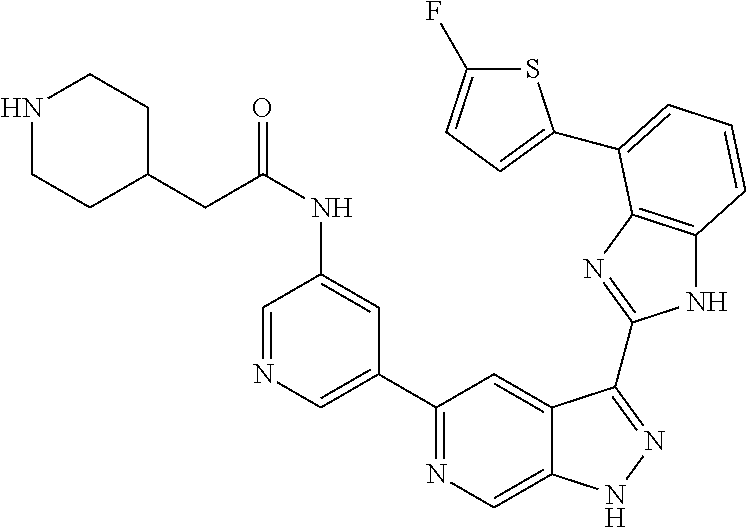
C1(C2=NC=C3C(=C2)C(C2=NC4=C(N2)C=CC=C4C2=CC=C(F)S2)=NN3)=CN=CC(NC(=O)CC2CCNCC2)=C1
